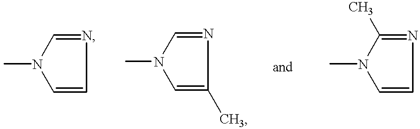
C1=NC=CN1C.N1(C)C=C(C)N=C1.C1=CN=C(C)N1C
